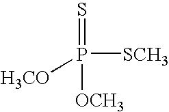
P([SCH3])([OCH3])(=S)[H3CO]
